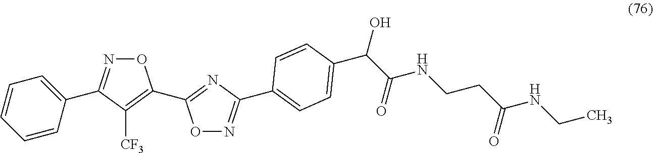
C1=CC=CC(C2=NOC(C3=NC(C4=CC=C(C(C(NCCC(NCC)=O)=O)O)C=C4)=NO3)=C2[CF3])=C1
